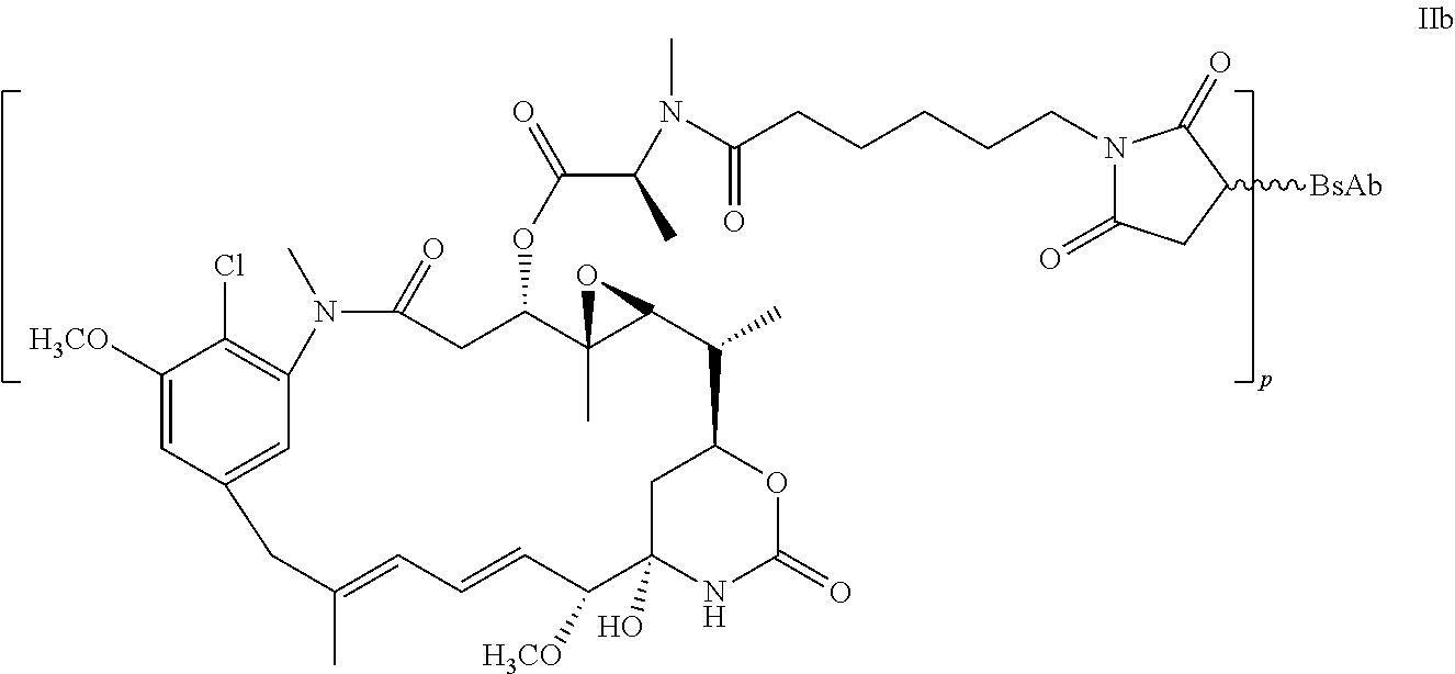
C1([H3CO])=CC2=CC(=C1Cl)N(C)C(=O)CC(OC(=O)C(N(C(CCCCCN1C(=O)CC([BsAb])C1=O)=O)C)C)C1(C)C(C(C)C3CC(O)(NC(=O)O3)C([H3CO])C=CC=C(C)C2)O1
